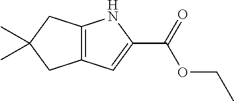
C12=C(CC(C)(C)C1)NC(C(=O)OCC)=C2
